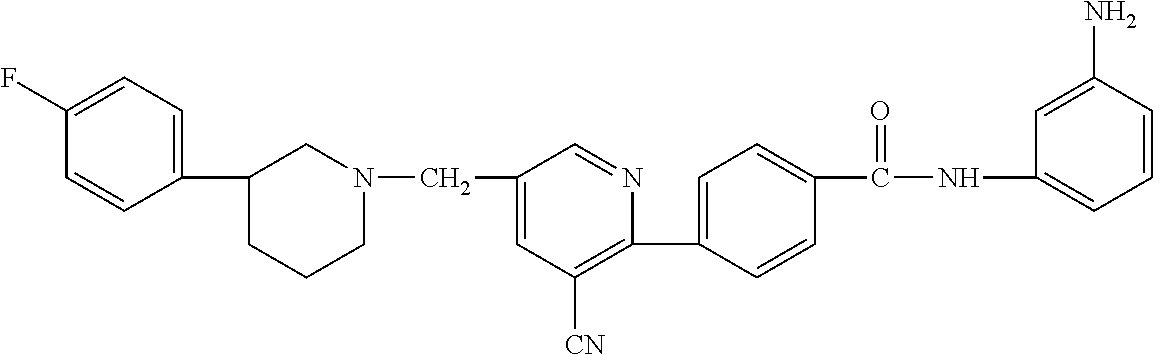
N1(CC2=CC([CN])=C(C3=CC=C(C(NC4=CC=CC(N)=C4)=O)C=C3)N=C2)CC(C2=CC=C(F)C=C2)CCC1
